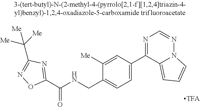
C1(C(NCC2=CC=C(C3=NC=NN4C3=CC=C4)C=C2[Me])=O)=NC(C([Me])([Me])[Me])=NO1
